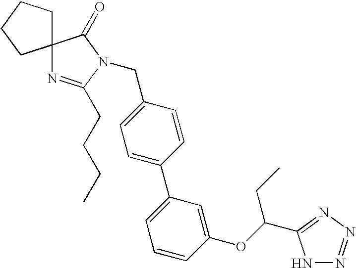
C12(N=C(CCCC)N(CC3=CC=C(C4=CC=CC(OC(CC)C5=NN=NN5)=C4)C=C3)C1=O)CCCC2
